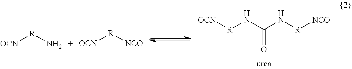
[OCN][R]NC(N[R][NCO])=O.[OCN][R]N.[OCN][R][NCO]
